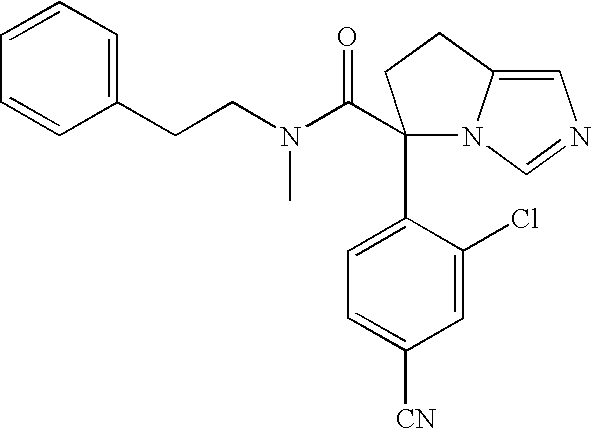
C1(C(N(CCC2=CC=CC=C2)C)=O)(C2=CC=C([CN])C=C2Cl)N2C(=CN=C2)CC1
